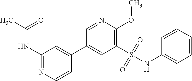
C1(NC(C)=O)=NC=CC(C2=CC(S(NC3=CC=CC=C3)(=O)=O)=C(OC)N=C2)=C1
